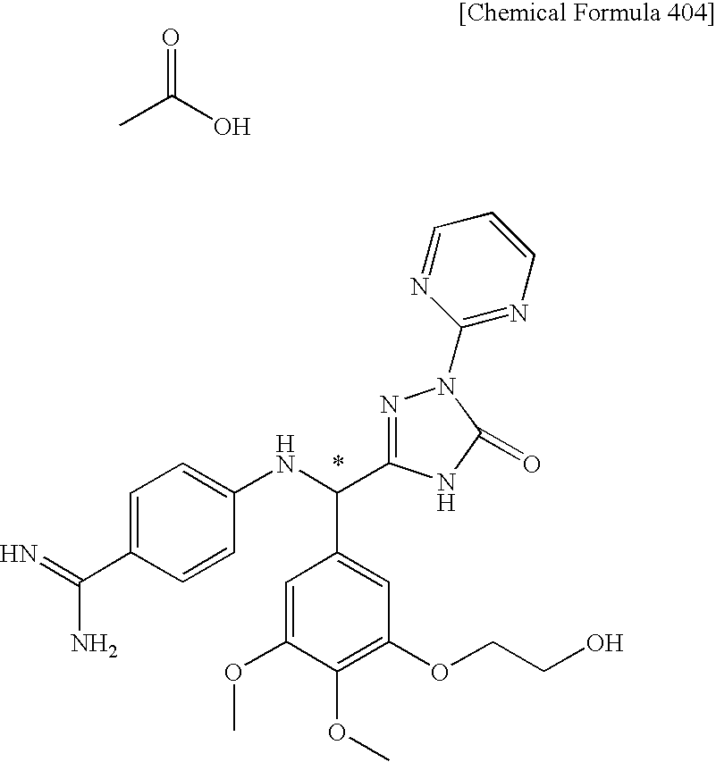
C1(C(=N)N)=CC=C(NC(C2=CC(OCCO)=C(OC)C(OC)=C2)C2=NN(C3=NC=CC=N3)C(=O)N2)C=C1.CC(O)=O
